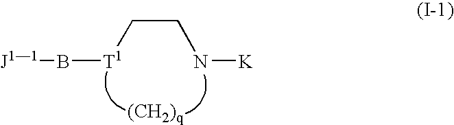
[J11]B[T1]CCN[K]
